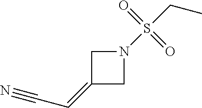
C1C(=CC#N)CN1S(CC)(=O)=O
